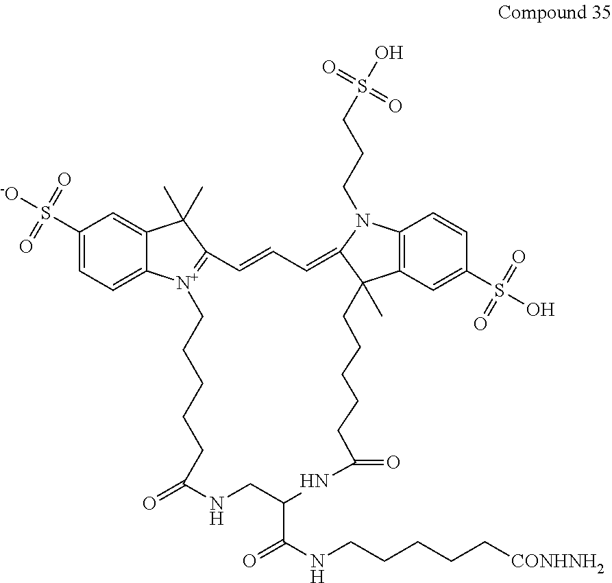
C1(S([-O])(=O)=O)=CC=C2C(=C1)C(C)(C)C1=[N+]2CCCCCC(=O)NCC(C(=O)NCCCCC[CONHNH2])NC(=O)CCCCCC2(C)C3=C(N(CCCS(O)(=O)=O)C2=CC=C1)C=CC(S(O)(=O)=O)=C3
